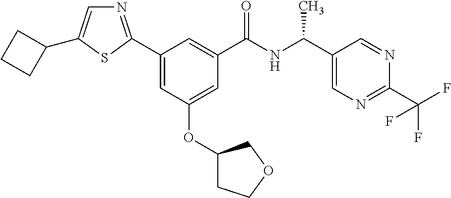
C1=C(OC2CCOC2)C=C(C2=NC=C(C3CCC3)S2)C=C1C(NC(C1=CN=C(C(F)(F)F)N=C1)C)=O
